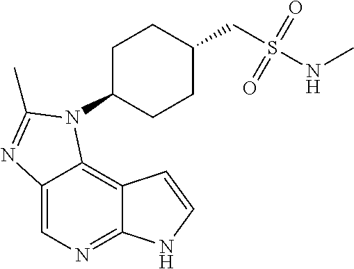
C12=CN=C3C(=C1N(C1CCC(CS(NC)(=O)=O)CC1)C(C)=N2)C=CN3
